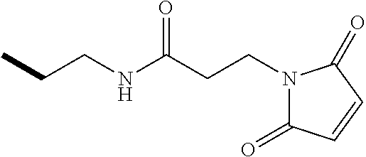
C(CN1C(=O)C=CC1=O)C(NCCC)=O
